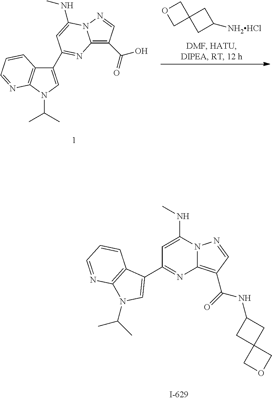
C1(C2=NC3=C(C(=O)O)C=NN3C(NC)=C2)=CN(C(C)C)C2=C1C=CC=N2.O1CC2(C1)CC([NH2HCl])C2.C1=C(NC)N2C(=C(C(NC3CC4(C3)COC4)=O)C=N2)N=C1C1=CN(C(C)C)C2=C1C=CC=N2
